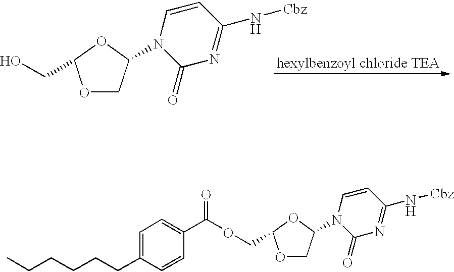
CCCCCCC1=CC=C(C(=O)OCC2OCC(N3C(=O)N=C(N[Cbz])C=C3)O2)C=C1.O1CC(N2C(=O)N=C(N[Cbz])C=C2)OC1CO
